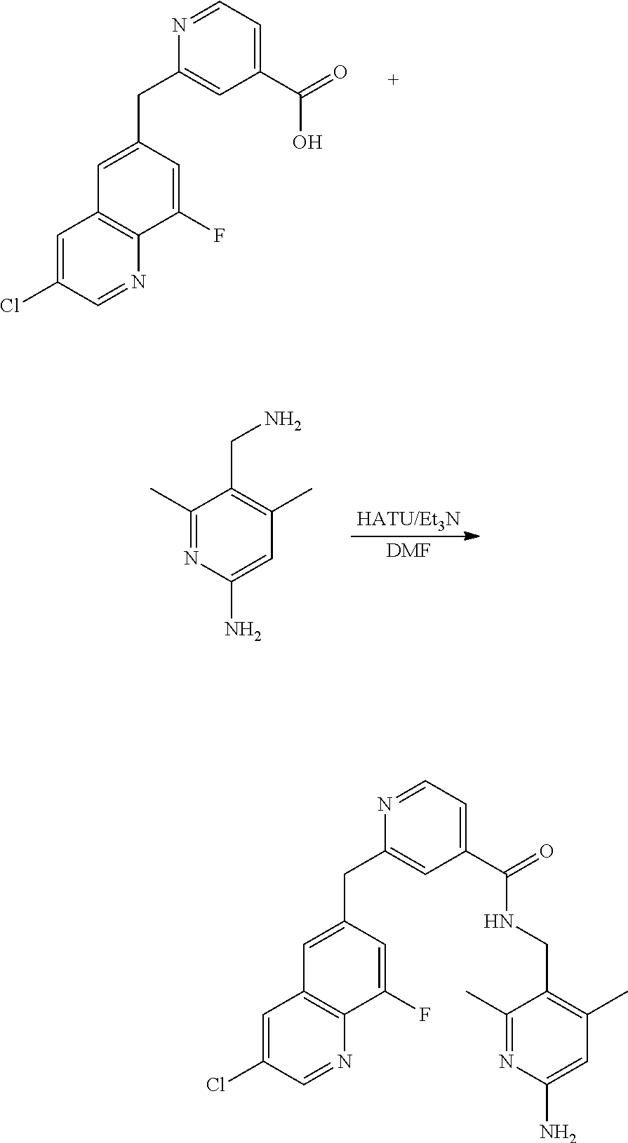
C1=C(CC2=CC(C(=O)O)=CC=N2)C=C(F)C2=C1C=C(Cl)C=N2.[HATU/Et3N].[DMF].C1(C)=NC(N)=CC(C)=C1CN.C1=C(CC2=CC(C(=O)NCC3=C(C)C=C(N)N=C3C)=CC=N2)C=C(F)C2=C1C=C(Cl)C=N2
